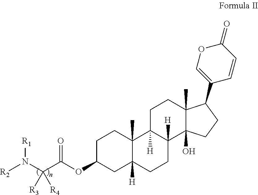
C1C(OC(C(N([R2])[R1])([R3])[R4])=O)CC2([H])C(C)(C1)C1([H])C([H])(CC2)C2(O)C(C)(CC1)C(C1=COC(=O)C=C1)CC2
